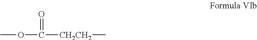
COC(=O)[CH2CH2]C
